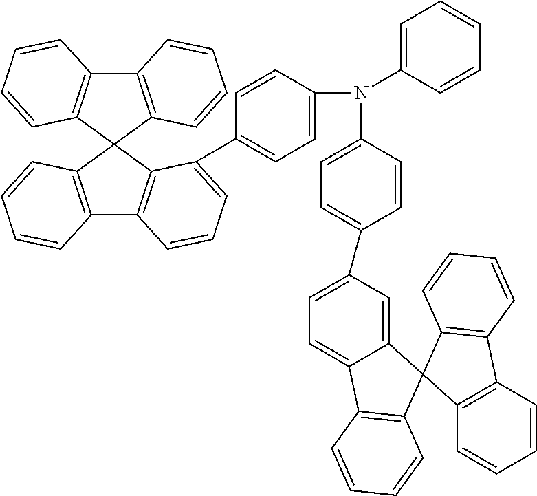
C12=C(C3(C4=C1C=CC=C4)C1=C(C4=C3C(C3=CC=C(N(C5=CC=C(C6=CC=C7C(=C6)C6(C8=C7C=CC=C8)C7=C(C=CC=C7)C7=C6C=CC=C7)C=C5)C5=CC=CC=C5)C=C3)=CC=C4)C=CC=C1)C=CC=C2
